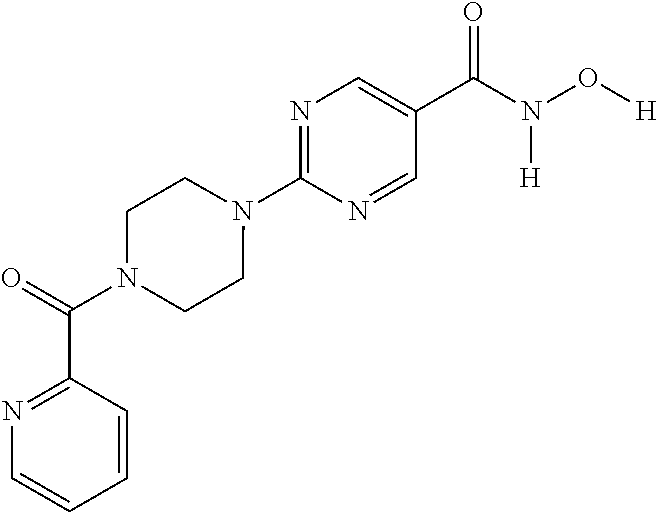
C1(C(N(O[H])[H])=O)=CN=C(N2CCN(C(C3=NC=CC=C3)=O)CC2)N=C1
